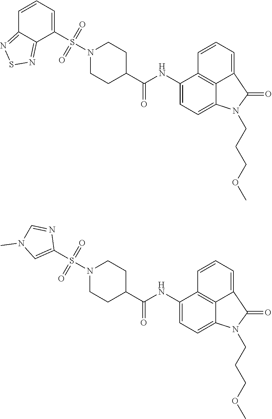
C1CC(C(NC2=CC=C3C4=C2C=CC=C4C(=O)N3CCCOC)=O)CCN1S(=O)(=O)C1=CC=CC2=NSN=C12.C1CC(C(NC2=CC=C3C4=C2C=CC=C4C(=O)N3CCCOC)=O)CCN1S(=O)(=O)C1=CN(C)C=N1
